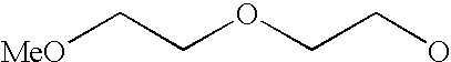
C(COCCO)[MeO]
